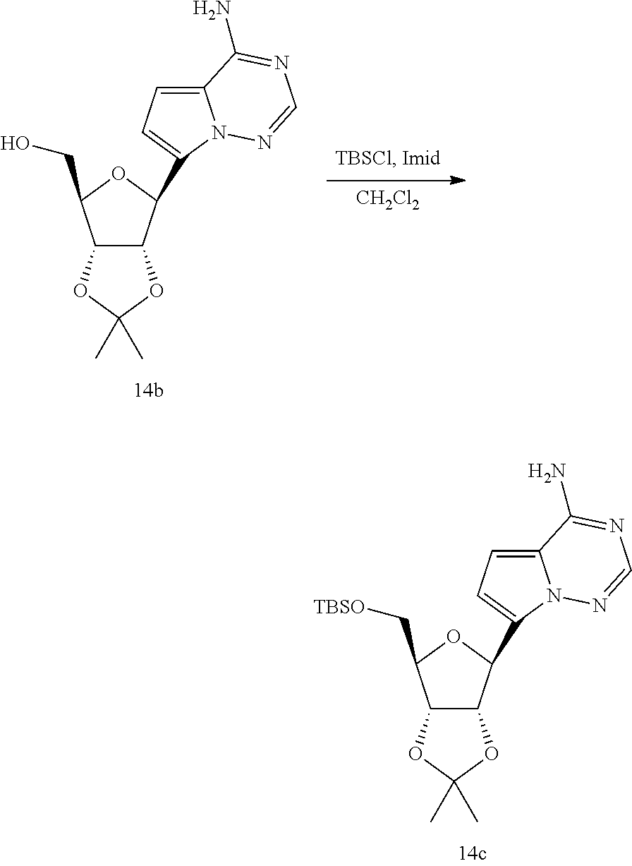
C12C(C(C3=CC=C4N3N=CN=C4N)OC1C[TBSO])OC(C)(C)O2.[CH2Cl2].C12C(C(C3=CC=C4N3N=CN=C4N)OC1CO)OC(C)(C)O2
